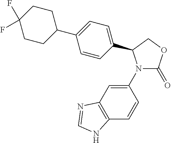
C1(N2C(=O)OCC2C2=CC=C(C3CCC(F)(F)CC3)C=C2)=CC2=C(C=C1)NC=N2
